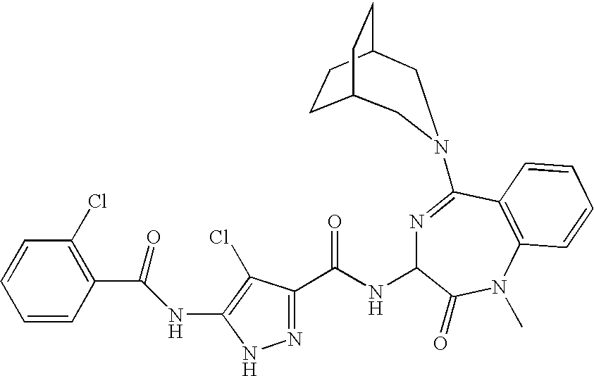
N(C(C1=C(Cl)C=CC=C1)=O)C1=C(Cl)C(C(NC2N=C(N3CC4CCC(C3)CC4)C3=C(N(C)C2=O)C=CC=C3)=O)=NN1
